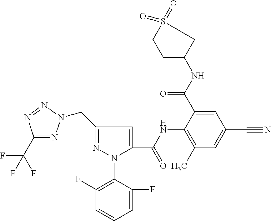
C1(C(F)(F)F)=NN(CC2=NN(C3=C(F)C=CC=C3F)C(C(=O)NC3=C(C)C=C(C#N)C=C3C(=O)NC3CS(=O)(=O)CC3)=C2)N=N1
